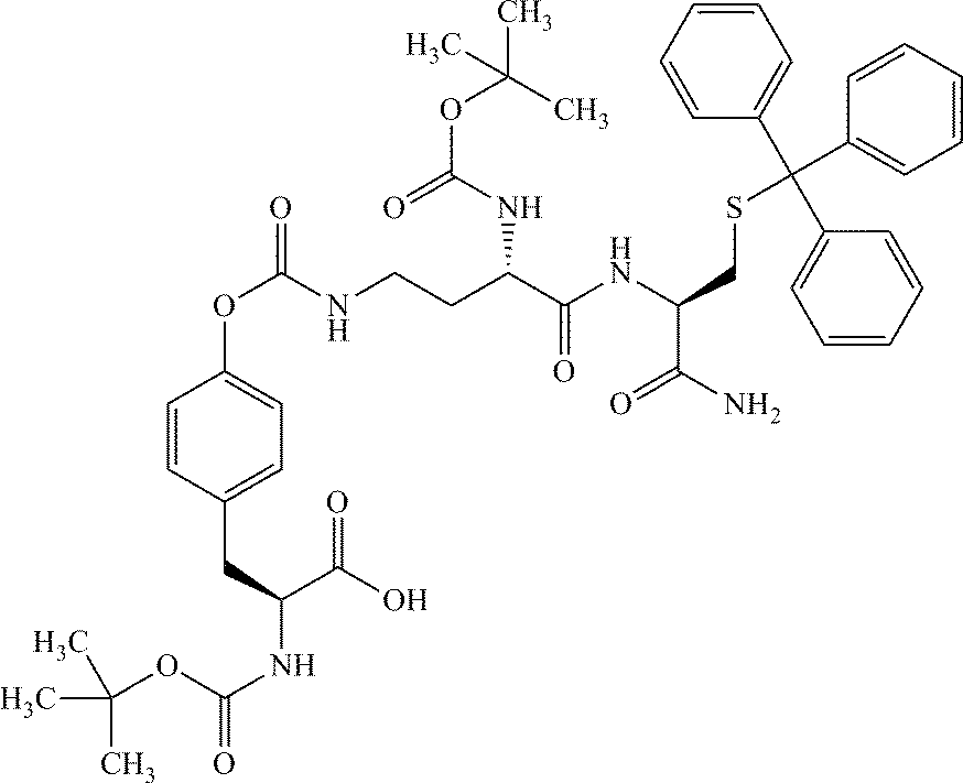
N(C(C(CCNC(OC1=CC=C(CC(NC(OC(C)(C)C)=O)C(O)=O)C=C1)=O)NC(=O)OC(C)(C)C)=O)C(CSC(C1=CC=CC=C1)(C1=CC=CC=C1)C1=CC=CC=C1)C(N)=O
